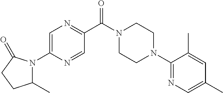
C1=C(N2C(C)CCC2=O)N=CC(C(N2CCN(C3=NC=C(C)C=C3C)CC2)=O)=N1
